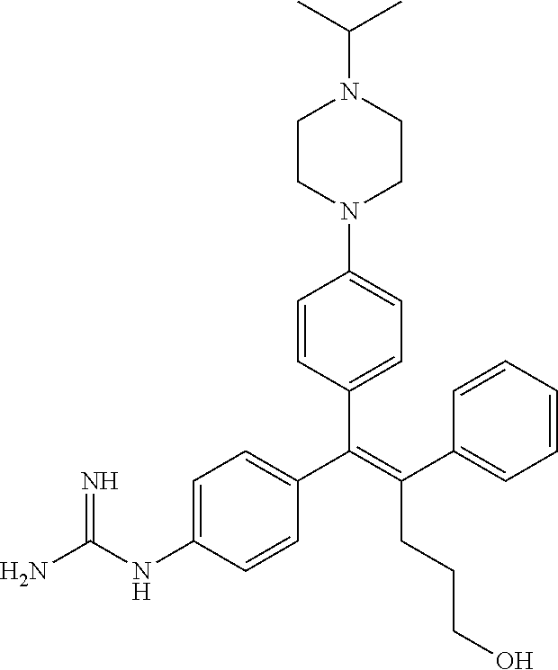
C(=C(C1=CC=CC=C1)CCCO)(C1=CC=C(NC(N)=N)C=C1)C1=CC=C(N2CCN(C(C)C)CC2)C=C1
